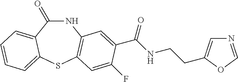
C1(=O)NC2=C(SC3=CC=CC=C13)C=C(F)C(C(NCCC1=CN=CO1)=O)=C2
